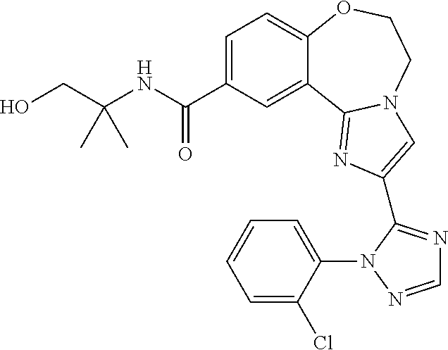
C1=C(C(NC(CO)(C)C)=O)C=C2C(=C1)OCCN1C2=NC(C2=NC=NN2C2=CC=CC=C2Cl)=C1
